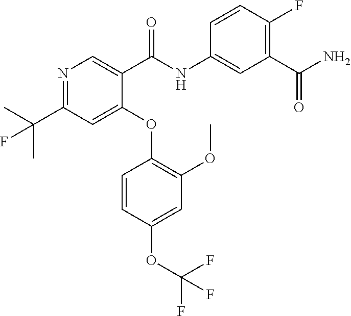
N1=C(C(C)(C)F)C=C(OC2=C(OC)C=C(OC(F)(F)F)C=C2)C(C(=O)NC2=CC(C(N)=O)=C(F)C=C2)=C1
